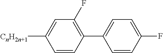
C1(C2=C(F)C=C([CnH2n+1])C=C2)=CC=C(F)C=C1
